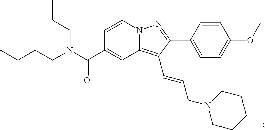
N12C(=C(C=CCN3CCCCC3)C(C3=CC=C(OC)C=C3)=N1)C=C(C(N(CCCC)CCC)=O)C=C2
